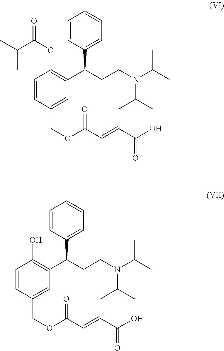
C1=CC(COC(C=CC(O)=O)=O)=CC(C(CCN(C(C)C)C(C)C)C2=CC=CC=C2)=C1OC(=O)C(C)C.C1=CC(COC(C=CC(O)=O)=O)=CC(C(CCN(C(C)C)C(C)C)C2=CC=CC=C2)=C1O
